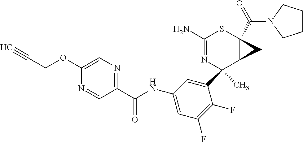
C1(C2(C)N=C(N)SC3(C(=O)N4CCCC4)C2C3)=CC(NC(C2=NC=C(OCC#C)N=C2)=O)=CC(F)=C1F
